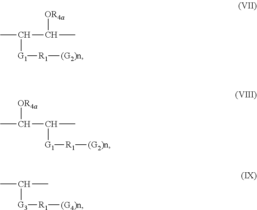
C(C(C)[OR4a])(C)[G1][R1][(G2)n].C(C(C)[G1][R1][(G2)n])(C)[OR4a].C(C)([G3][R1][(G4)n])C
